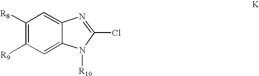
C12=CC([R8])=C([R9])C=C1N([R10])C(Cl)=N2
